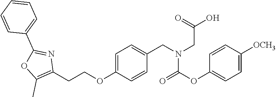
C1=C(OCCC2=C(C)OC(C3=CC=CC=C3)=N2)C=CC(CN(CC(O)=O)C(=O)OC2=CC=C([OCH3])C=C2)=C1
